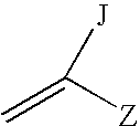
C=C([Z])[J]
